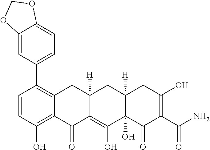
C1=CC(O)=C2C(=C1C1=CC=C3C(=C1)OCO3)CC1([H])C(=C(O)C3(O)C([H])(C1)CC(O)=C(C(N)=O)C3=O)C2=O
